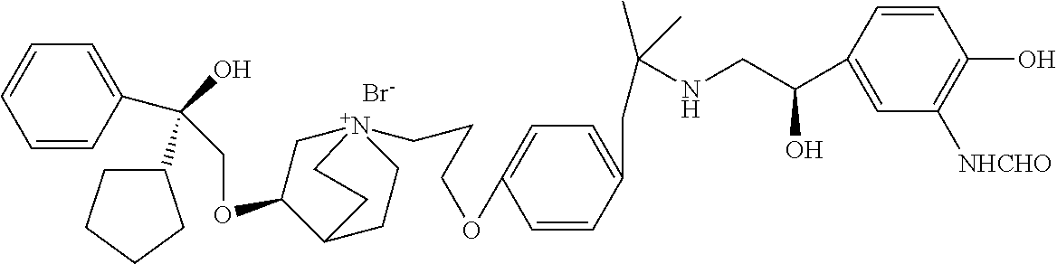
[Br-].C(OC1C[N+]2(CCCOC3=CC=C(CC(NCC(C4=CC([NHCHO])=C(O)C=C4)O)(C)C)C=C3)CCC1CC2)C(O)(C1CCCC1)C1=CC=CC=C1
